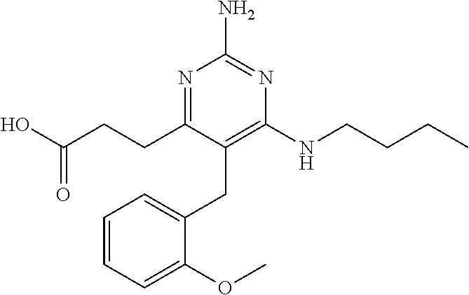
C1=CC=C(OC)C(CC2=C(NCCCC)N=C(N)N=C2CCC(O)=O)=C1
